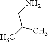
C(C)(C)CN
